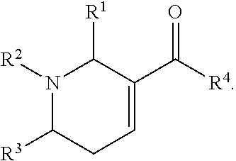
C1([R1])N([R2])C([R3])CC=C1C([R4])=O
